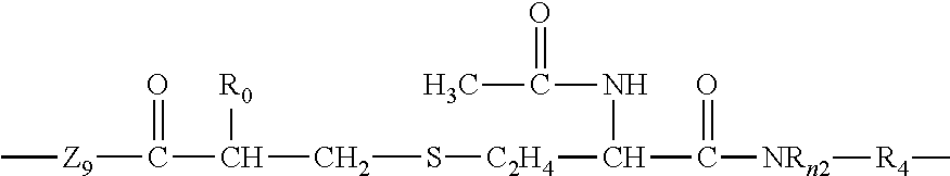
S([C2H4]C(NC(C)=O)C(=O)[NRn2][R4]C)CC([R0])C(=O)[Z9]C
